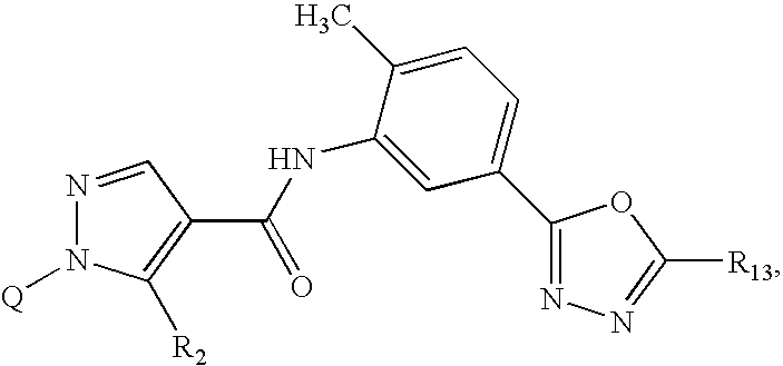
N1=CC(C(NC2=CC(C3=NN=C([R13])O3)=CC=C2C)=O)=C([R2])N1[Q]
